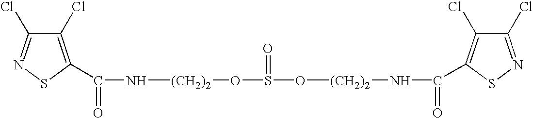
C1(Cl)=C(C(N[(CH2)2]OS(O[(CH2)2]NC(=O)C2=C(Cl)C(Cl)=NS2)=O)=O)SN=C1Cl
